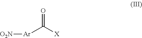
[Ar](C([X])=O)[O2N]
